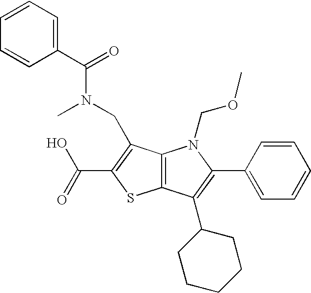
C12=C(C(C3CCCCC3)=C(C3=CC=CC=C3)N1COC)SC(C(=O)O)=C2CN(C(C1=CC=CC=C1)=O)C
